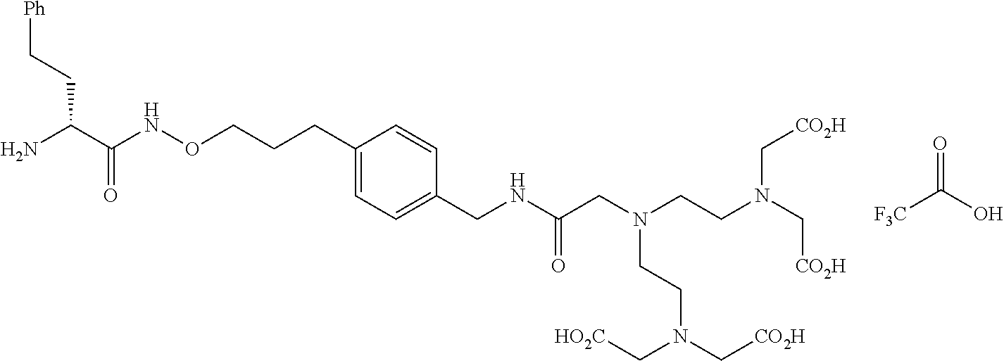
[F3C]C(O)=O.C(CN(CCN(C[CO2H])C[CO2H])CCN(C[CO2H])C[HO2C])(=O)NCC1=CC=C(CCCONC(C(CC[Ph])N)=O)C=C1
